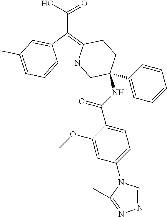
C12=CC=C(C)C=C1C(C(O)=O)=C1N2CC(C2=CC=CC=C2)(NC(C2=CC=C(N3C=NN=C3C)C=C2OC)=O)CC1
